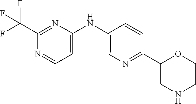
N(C1=CN=C(C2CNCCO2)C=C1)C1=CC=NC(C(F)(F)F)=N1
